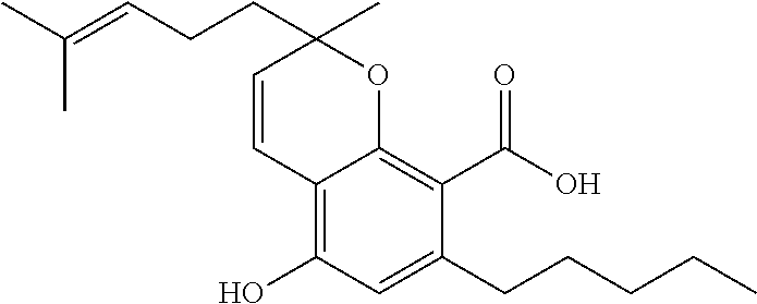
C12=C(O)C=C(CCCCC)C(C(=O)O)=C1OC(CCC=C(C)C)(C)C=C2
